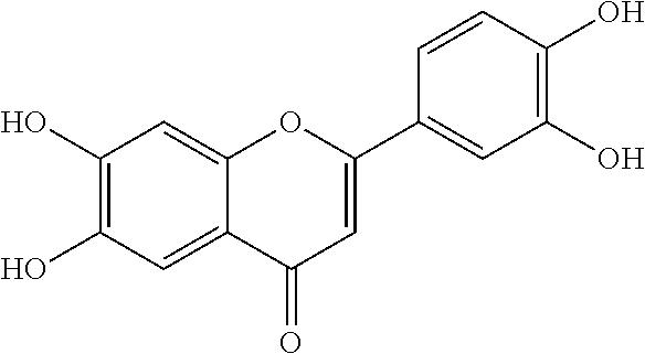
C1(O)=C(O)C=C2C(=C1)OC(C1=CC(O)=C(O)C=C1)=CC2=O
